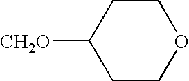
C1([CH2O])CCOCC1
